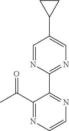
C1(C2=NC=C(C3CC3)C=N2)=NC=CN=C1C(C)=O
